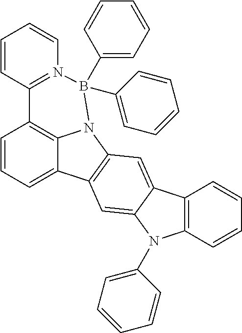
C1=CC=C2C3=C1C1=N(B(C4=CC=CC=C4)(C4=CC=CC=C4)N3C3=C2C=C2C(=C3)C3=C(N2C2=CC=CC=C2)C=CC=C3)C=CC=C1
